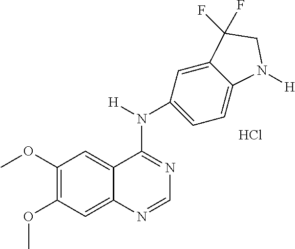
C1(OC)=C(OC)C=C2C(=C1)C(N([H])C1=CC=C3C(=C1)C(F)(F)CN3[H])=NC=N2.Cl
